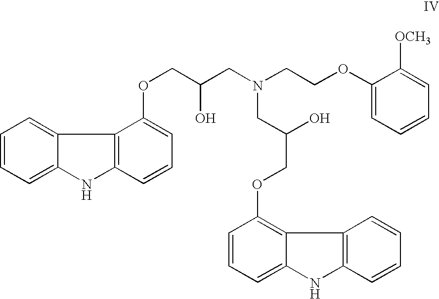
C1=CC=C2C(=C1)C1=C(N2)C=CC=C1OCC(CN(CCOC1=CC=CC=C1[OCH3])CC(COC1=C2C(=CC=C1)NC1=C2C=CC=C1)O)O
